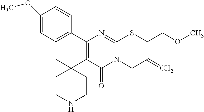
C12=C(C3=C(C4(C1)CCNCC4)C(=O)N(CC=C)C(SCCOC)=N3)C=CC(OC)=C2
